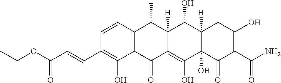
C1=CC2=C(C(O)=C1C=CC(OCC)=O)C(=O)C1=C(O)C3(O)C([H])(C(O)C1([H])C2C)CC(O)=C(C(N)=O)C3=O
